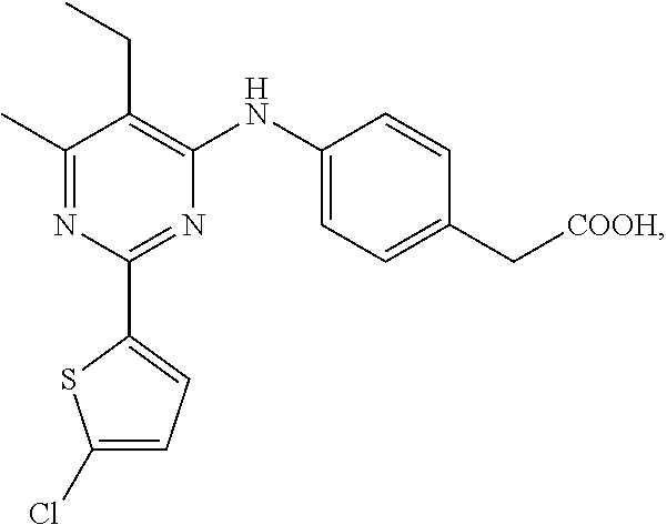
C1(NC2=C(CC)C(C)=NC(C3=CC=C(Cl)S3)=N2)=CC=C(C[COOH])C=C1
